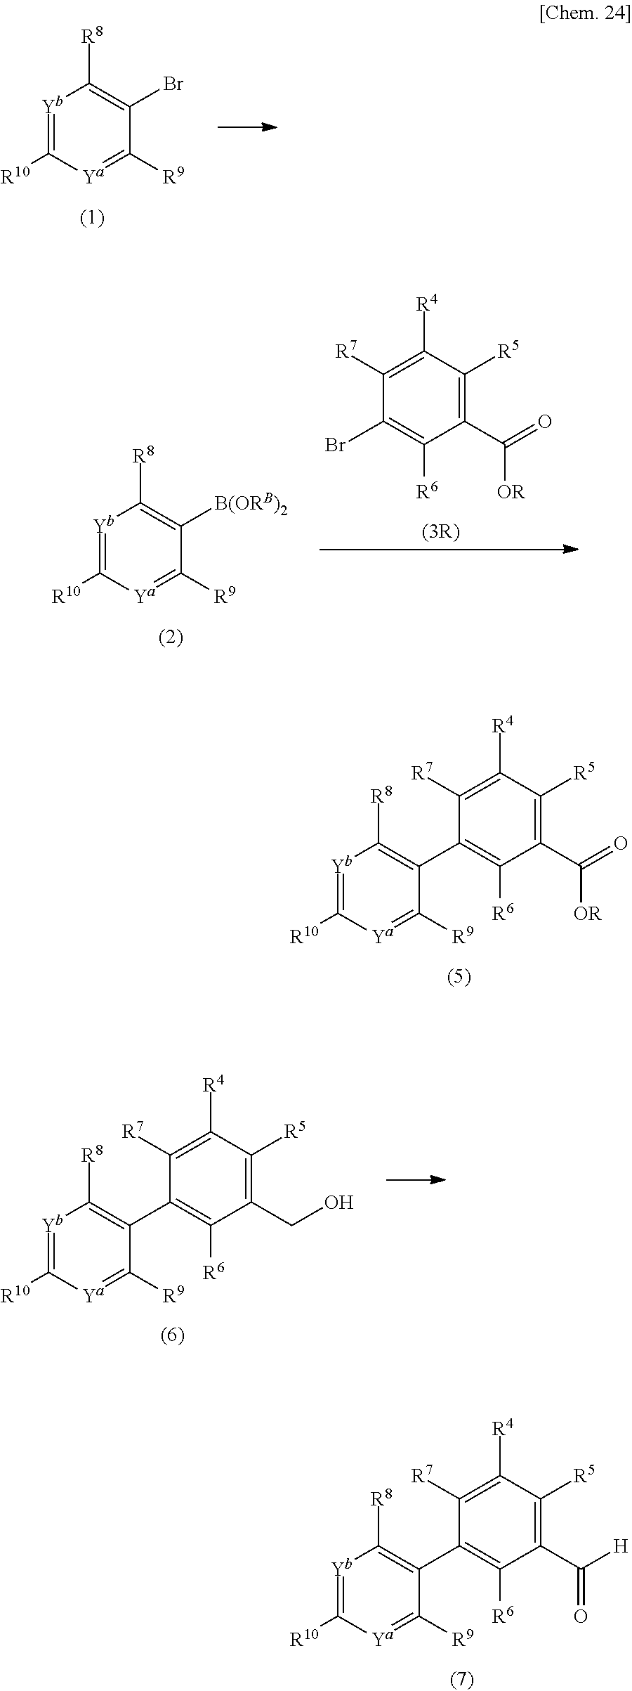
[Yb]1=C([R10])[Ya]=C([R9])C(C2=C([R6])C(C(=O)[OR])=C([R5])C([R4])=C2[R7])=C1[R8].[Yb]1=C([R10])[Ya]=C([R9])C(C2=C([R6])C(C([H])=O)=C([R5])C([R4])=C2[R7])=C1[R8].[Yb]1=C([R10])[Ya]=C([R9])C(Br)=C1[R8].[Yb]1=C([R10])[Ya]=C([R9])C([B(ORB)2])=C1[R8].C1([R7])=C([R4])C([R5])=C(C(=O)[OR])C([R6])=C1Br.[Yb]1=C([R10])[Ya]=C([R9])C(C2=C([R6])C(CO)=C([R5])C([R4])=C2[R7])=C1[R8]
